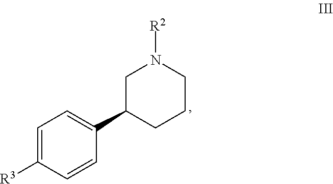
C1=C([R3])C=CC(C2CCCN([R2])C2)=C1
